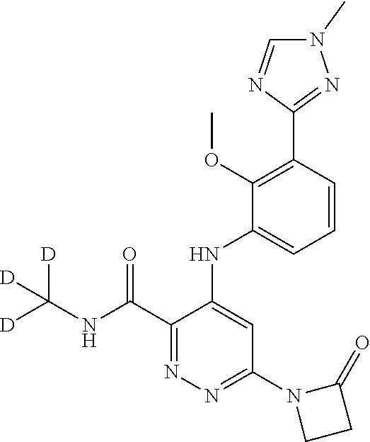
C1(C(NC([D])([D])[D])=O)=NN=C(N2CCC2=O)C=C1NC1=CC=CC(C2=NN(C)C=N2)=C1OC
